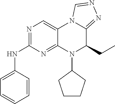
C1=CC(NC2=NC=C3C(=N2)N(C2CCCC2)C(CC)C2=NN=CN32)=CC=C1
